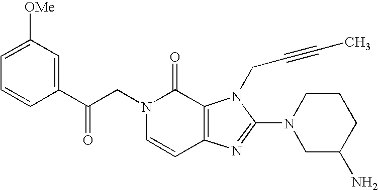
C(N1C=CC2=C(C1=O)N(CC#CC)C(N1CC(N)CCC1)=N2)C(C1=CC([OMe])=CC=C1)=O
